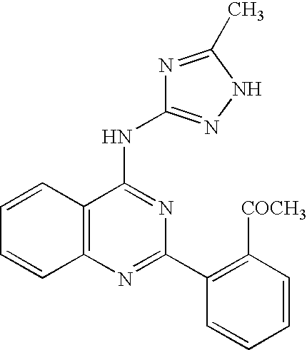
C12=C(N=C(C3=C([COCH3])C=CC=C3)N=C1NC1=NNC(C)=N1)C=CC=C2
